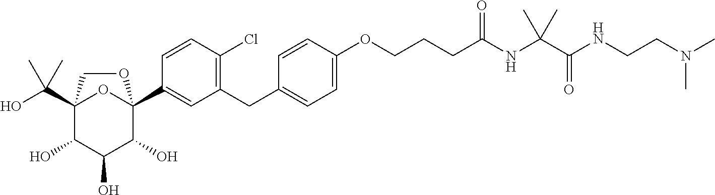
C12(C(O)(C)C)C(O)C(O)C(O)C(C3=CC(CC4=CC=C(OCCCC(NC(C(NCCN(C)C)=O)(C)C)=O)C=C4)=C(Cl)C=C3)(O1)OC2
